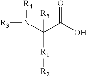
[R1](C(N([R3])[R4])(C(O)=O)[R5])[R2]
